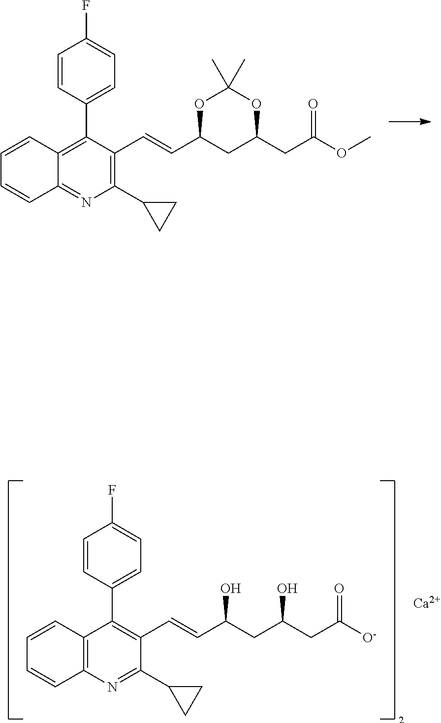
C1(C2CC2)=C(C=CC2CC(CC(OC)=O)OC(C)(C)O2)C(C2=CC=C(F)C=C2)=C2C(=N1)C=CC=C2.C1(C2CC2)=NC2=C(C(C3=CC=C(F)C=C3)=C1C=CC(CC(CC([O-])=O)O)O)C=CC=C2.[Ca]
